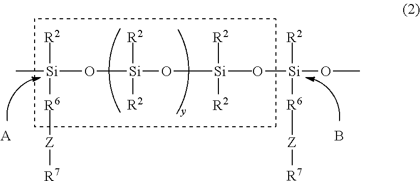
C[Si](O[Si](O[Si](O[Si](OC)([R2])[R6][Z][R7])(C)([R2])[R2])([R2])[R2])([R2])[R6][Z][R7].[A].B
